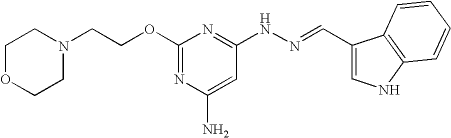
C1(OCCN2CCOCC2)=NC(N)=CC(NN=CC2=CNC3=C2C=CC=C3)=N1
